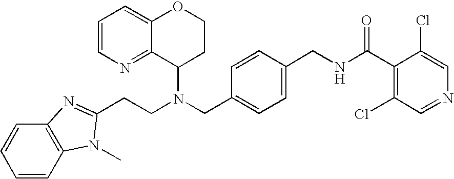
N(CC1=CC=C(CNC(C2=C(Cl)C=NC=C2Cl)=O)C=C1)(C1CCOC2=CC=CN=C12)CCC1=NC2=C(C=CC=C2)N1C
